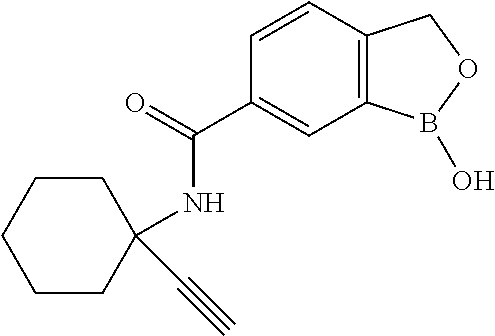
C1=CC2=C(C=C1C(=O)NC1(C#C)CCCCC1)B(O)OC2
